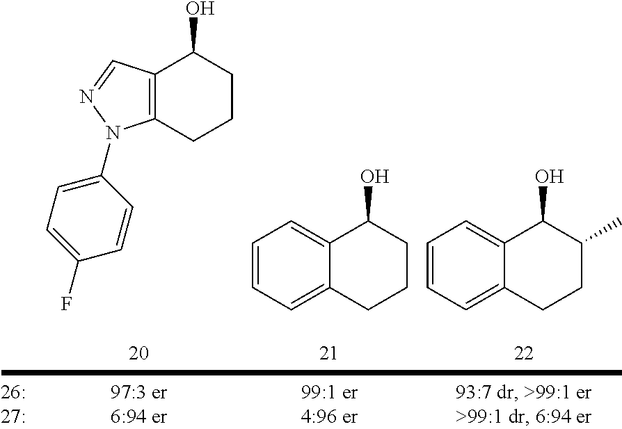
C12=C(C(O)CCC1)C=NN2C1=CC=C(F)C=C1.C1=CC=C2C(=C1)C(O)CCC2.C1=CC=C2C(=C1)C(O)C(C)CC2
